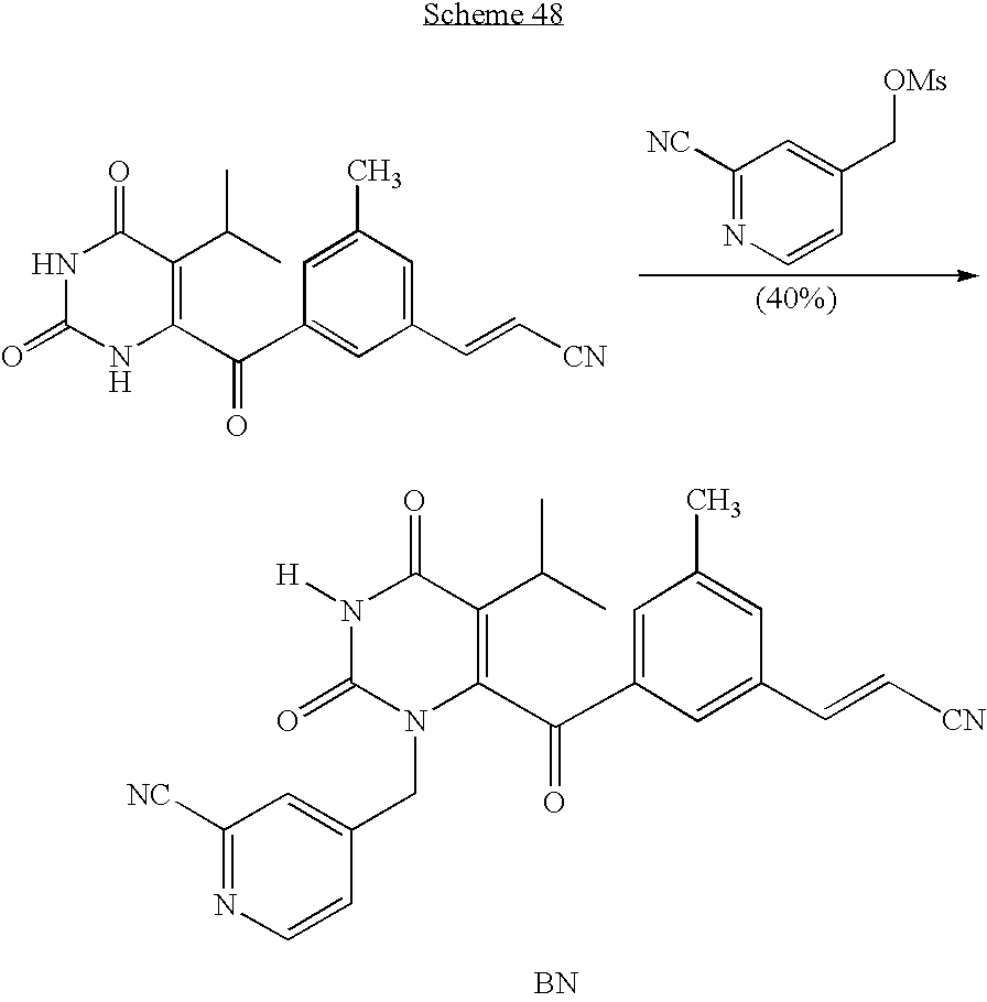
N1([H])C(=O)N(CC2=CC([NC])=NC=C2)C(C(C2=CC(C)=CC(C=C[CN])=C2)=O)=C(C(C)C)C1=O.[BN].N1C(=O)NC(C(C2=CC(C=C[CN])=CC(C)=C2)=O)=C(C(C)C)C1=O.C1([NC])=NC=CC(C[OMs])=C1
